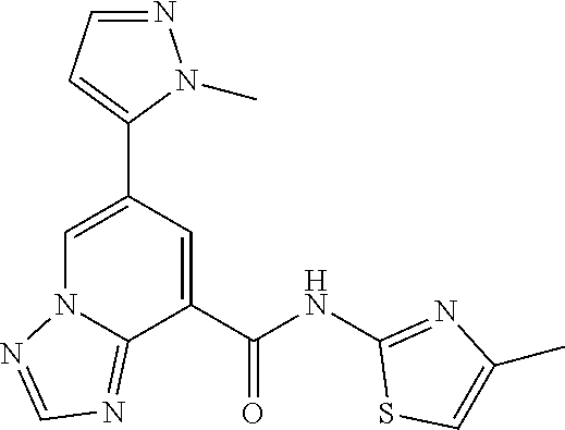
C1(C2=CN3C(=NC=N3)C(C(NC3=NC(C)=CS3)=O)=C2)=CC=NN1C
